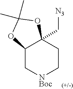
C12C[NBoc]CCC1(C[N3])OC(C)(C)O2
